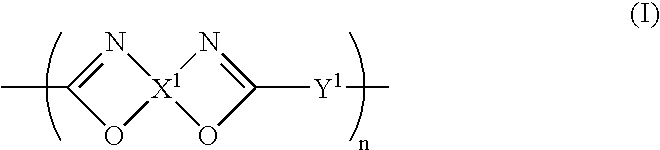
C1(C)=N[X1]2(O1)OC([Y1]C)=N2
